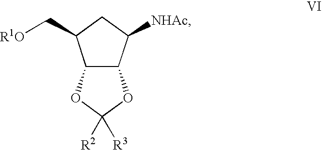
C12C(C([NHAc])CC1C[R1O])OC([R2])([R3])O2
